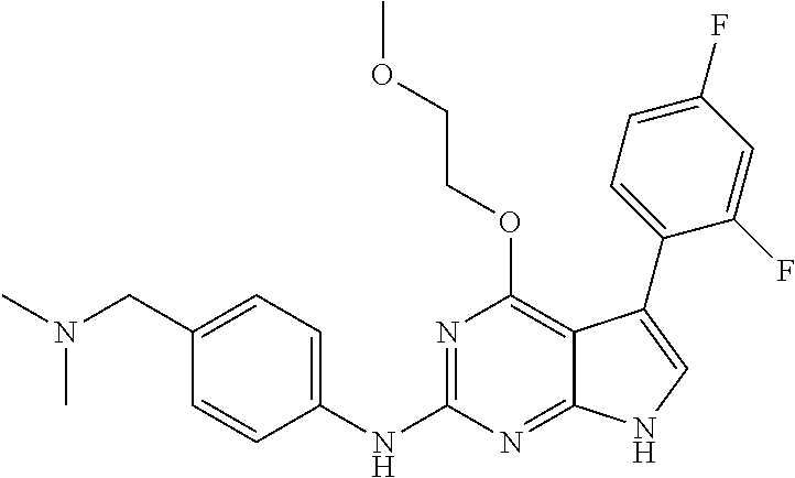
N(C)(CC1=CC=C(NC2=NC(OCCOC)=C3C(=N2)NC=C3C2=CC=C(F)C=C2F)C=C1)C
